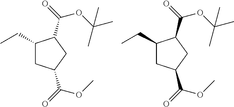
C1(CC)CC(C(=O)OC)CC1C(=O)OC(C)(C)C.C1(CC)CC(C(=O)OC)CC1C(=O)OC(C)(C)C
